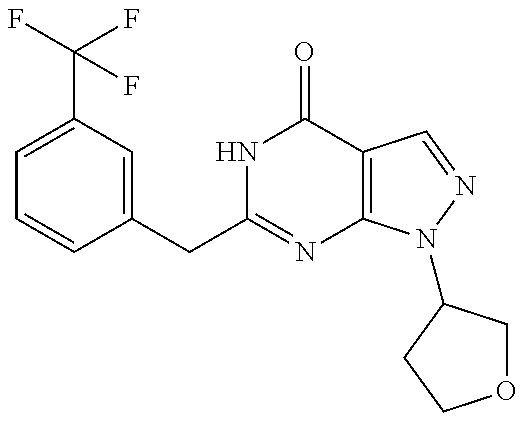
C(C1=NC2=C(C(=O)N1)C=NN2C1COCC1)C1=CC(C(F)(F)F)=CC=C1
